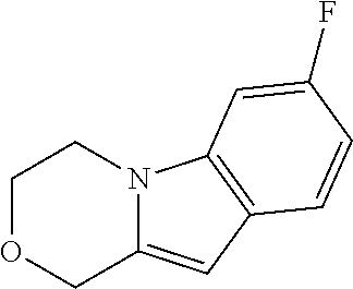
C1OCC2=CC3=C(N2C1)C=C(F)C=C3
